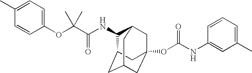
N(C(C(OC1=CC=C(C)C=C1)(C)C)=O)C1C2CC3CC(OC(=O)NC4=CC(C)=CC=C4)(CC1C3)C2
